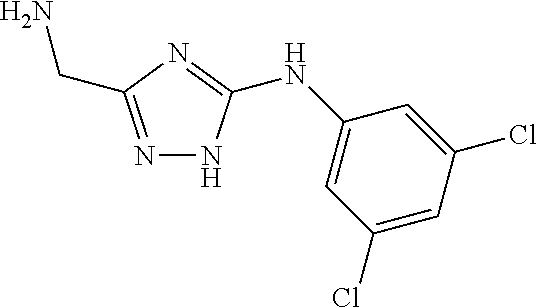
N1=C(CN)N=C(NC2=CC(Cl)=CC(Cl)=C2)N1
